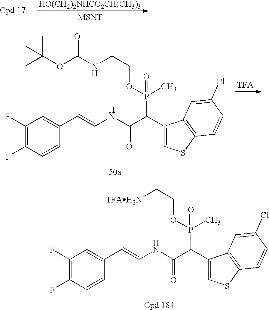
[HO(CH2)2NHCO2CH(CH3)3].C1(F)=C(F)C=CC(C=CNC(C(P(C)(OCCNC(OC(C)(C)C)=O)=O)C2=CSC3=C2C=C(Cl)C=C3)=O)=C1.C1(F)=C(F)C=CC(C=CNC(C(P(C)(OCC[TFAH2N])=O)C2=CSC3=C2C=C(Cl)C=C3)=O)=C1
